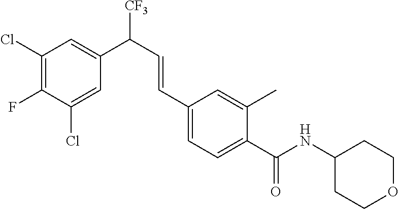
C1(Cl)=C(F)C(Cl)=CC(C(C=CC2=CC=C(C(NC3CCOCC3)=O)C(C)=C2)[CF3])=C1
